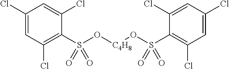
C1(Cl)=CC(Cl)=C(S(O[C4H8]OS(C2=C(Cl)C=C(Cl)C=C2Cl)(=O)=O)(=O)=O)C(Cl)=C1
